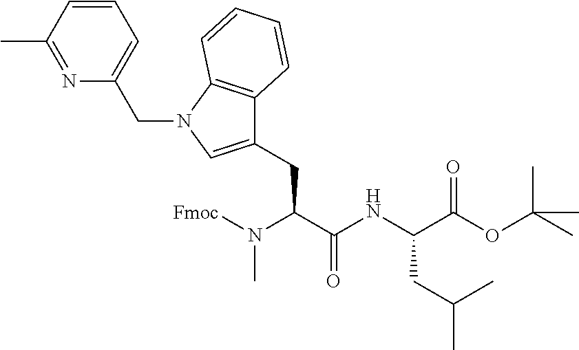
N(C(C(NC(C(OC(C)(C)C)=O)CC(C)C)=O)CC1=CN(CC2=CC=CC(C)=N2)C2=C1C=CC=C2)([Fmoc])C
